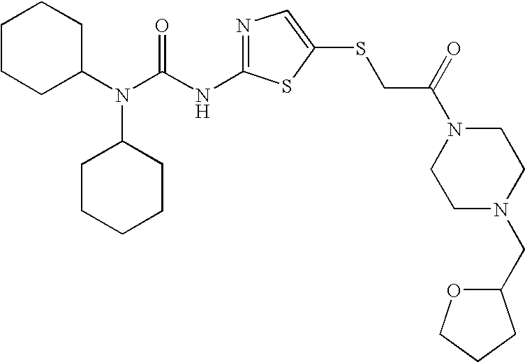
N1=C(NC(N(C2CCCCC2)C2CCCCC2)=O)SC(SCC(N2CCN(CC3OCCC3)CC2)=O)=C1
